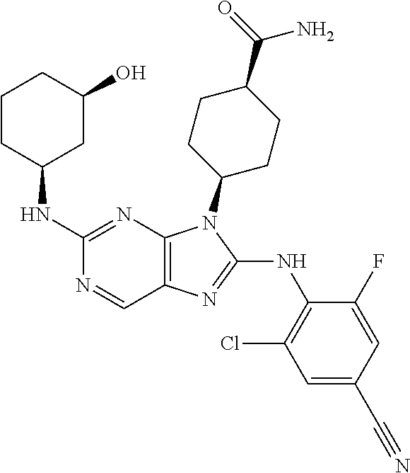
C1(NC2CC(O)CCC2)=NC2=C(C=N1)N=C(NC1=C(Cl)C=C(C#N)C=C1F)N2C1CCC(C(=O)N)CC1
